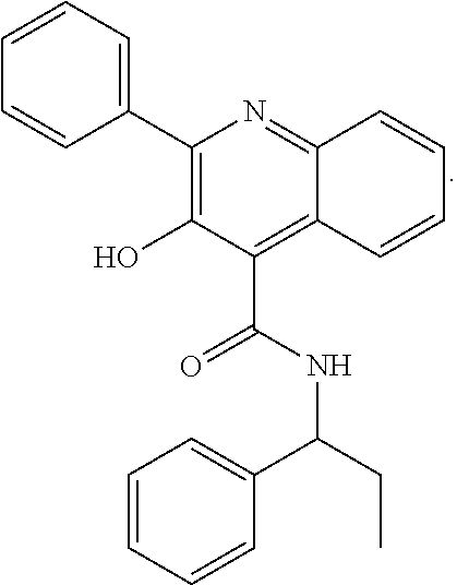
C1=CC=CC2=NC(C3=CC=CC=C3)=C(O)C(C(=O)NC(C3=CC=CC=C3)CC)=C12
